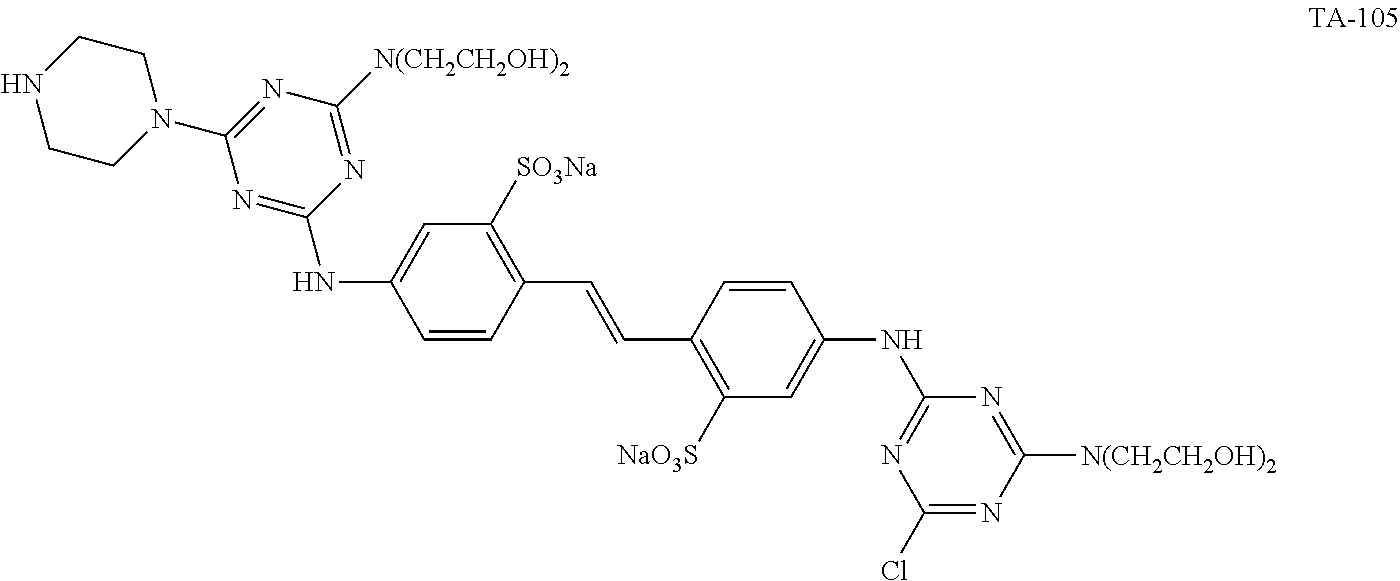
C1=CC(C=CC2=C([NaO3S])C=C(NC3=NC(Cl)=NC([N(CH2CH2OH)2])=N3)C=C2)=C([SO3Na])C=C1NC1=NC(N2CCNCC2)=NC([N(CH2CH2OH)2])=N1
